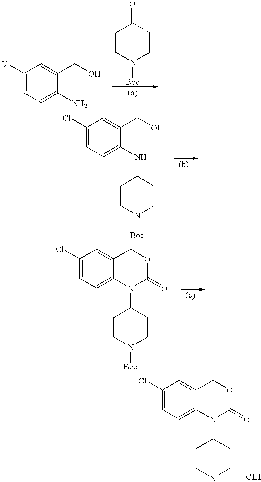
C1(Cl)=CC=C(N)C(CO)=C1.O=C1CCN([Boc])CC1.C1(Cl)=CC=C(NC2CCN([Boc])CC2)C(CO)=C1.C1(Cl)=CC=C2C(=C1)COC(=O)N2C1CCN([Boc])CC1.C1(Cl)=CC=C2C(=C1)COC(=O)N2C1CCNCC1.[CIH]
